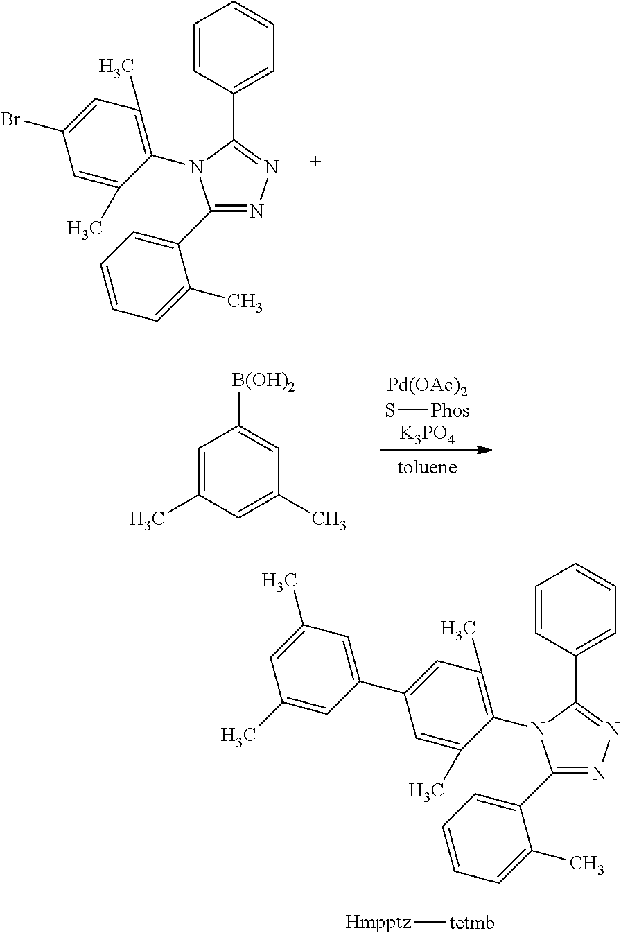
C1=CC(C2=NN=C(C3=CC=CC=C3C)N2C2=C(C)C=C(Br)C=C2C)=CC=C1.S[Phos].C1=C(C)C=C(C)C=C1[B(OH)2].C1=CC(C2=NN=C(C3=CC=CC=C3C)N2C2=C(C)C=C(C3=CC(C)=CC(C)=C3)C=C2C)=CC=C1.[Hmpptz][tetmb]
